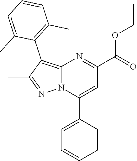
C12=C(C3=C(C)C=CC=C3C)C(C)=NN1C(C1=CC=CC=C1)=CC(C(=O)OCC)=N2
